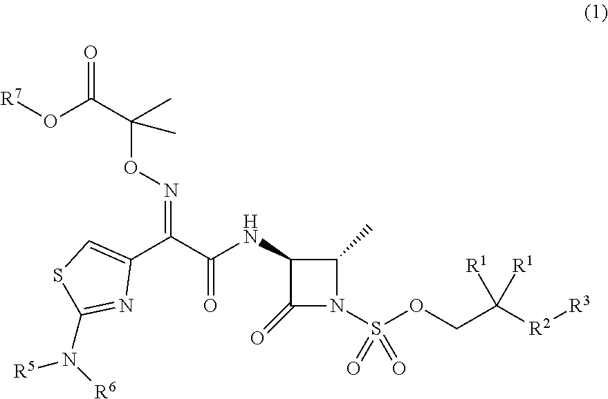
C1(=O)N(S(OCC([R2][R3])([R1])[R1])(=O)=O)C(C)C1NC(C(C1=CSC(N([R6])[R5])=N1)=NOC(C(O[R7])=O)(C)C)=O
